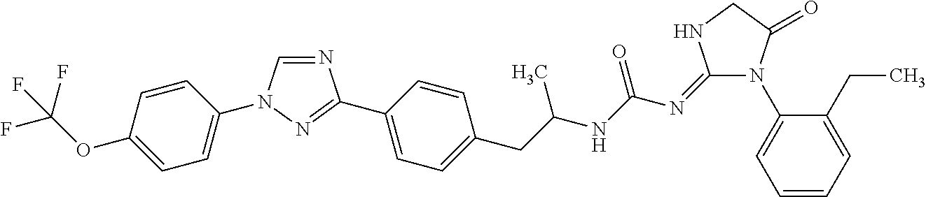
N1=CN(C2=CC=C(OC(F)(F)F)C=C2)N=C1C1=CC=C(CC(NC(N=C2N(C3=CC=CC=C3CC)C(=O)CN2)=O)C)C=C1
